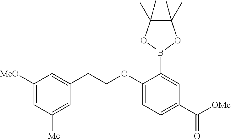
C1([MeO])=CC([Me])=CC(CCOC2=CC=C(C([OMe])=O)C=C2B2OC(C)(C)C(C)(C)O2)=C1
